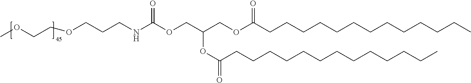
C(OC(NCCCOCCOC)=O)C(COC(CCCCCCCCCCCCC)=O)OC(CCCCCCCCCCCCC)=O
